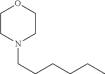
O1CCN(CCCCCC)CC1
